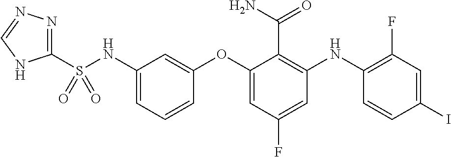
N1=C(S(NC2=CC=CC(OC3=CC(F)=CC(NC4=C(F)C=C(I)C=C4)=C3C(N)=O)=C2)(=O)=O)NC=N1
